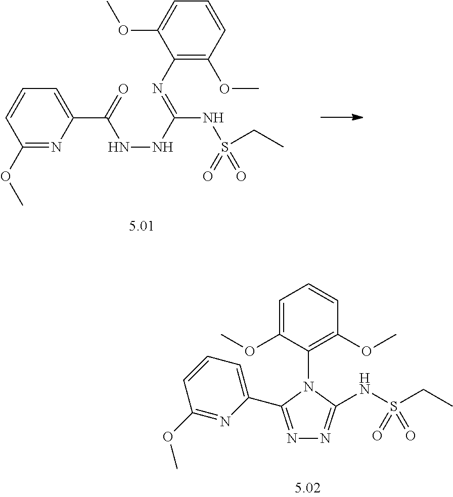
C1(C(=O)NNC(NS(=O)(=O)CC)=NC2=C(OC)C=CC=C2OC)=CC=CC(OC)=N1.N1=C(C2=CC=CC(OC)=N2)N(C2=C(OC)C=CC=C2OC)C(NS(CC)(=O)=O)=N1
